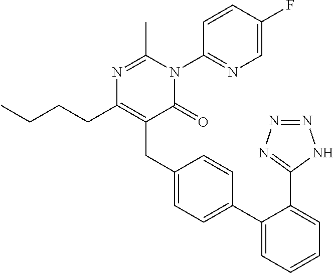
C1(C2=CC=C(CC3=C(CCCC)N=C(C)N(C4=NC=C(F)C=C4)C3=O)C=C2)=CC=CC=C1C1=NN=NN1
